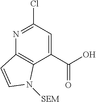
C12=C(C(C(O)=O)=CC(Cl)=N1)N([SEM])C=C2
